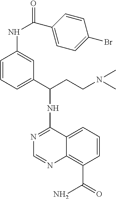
N(C1=NC=NC2=C(C(=O)N)C=CC=C12)C(CCN(C)C)C1=CC=CC(NC(C2=CC=C(Br)C=C2)=O)=C1
